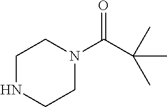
C1NCCN(C(=O)C(C)(C)C)C1
